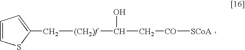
[(CH2)f](C(C[CO][SCoA])O)CC1=CC=CS1
